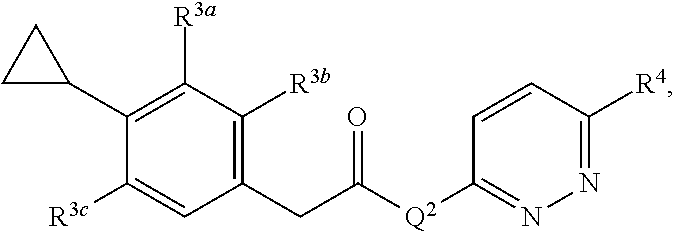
C1(CC(=O)[Q2]C2=NN=C([R4])C=C2)=C([R3b])C([R3a])=C(C2CC2)C([R3c])=C1
